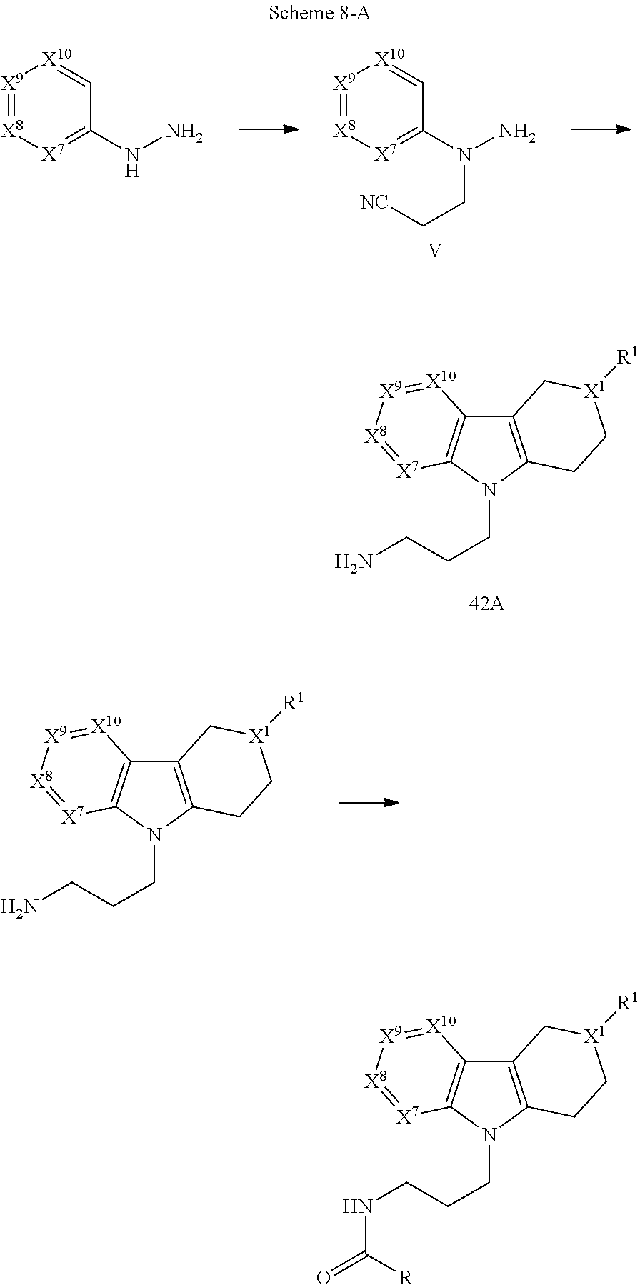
[X9]1=[X8][X7]=C(NN)C=[X10]1.[X9]1=[X8][X7]=C(N(N)CC[NC])C=[X10]1.[V].C12=C(N(CCCN)C3=C1[X10]=[X9][X8]=[X7]3)CC[X1]([R1])C2.C12=C(N(CCCN)C3=C1[X10]=[X9][X8]=[X7]3)CC[X1]([R1])C2.C12=C(N(CCCNC([R])=O)C3=C1[X10]=[X9][X8]=[X7]3)CC[X1]([R1])C2
